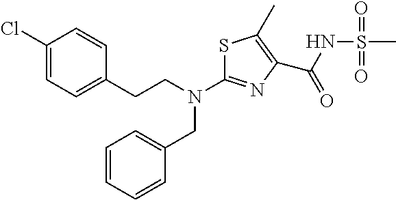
C(N(C1=NC(C(NS(C)(=O)=O)=O)=C(C)S1)CC1=CC=CC=C1)CC1=CC=C(Cl)C=C1
